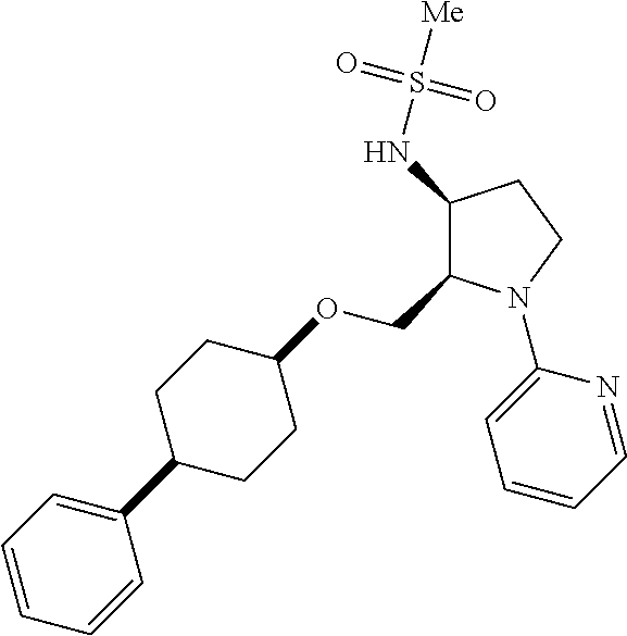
C1(NS([Me])(=O)=O)C(COC2CCC(C3=CC=CC=C3)CC2)N(C2=CC=CC=N2)CC1
